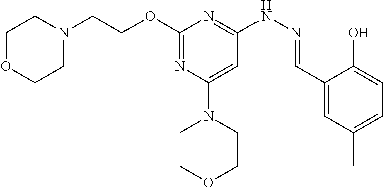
C1N(CCOC2=NC(N(C)CCOC)=CC(NN=CC3=CC(C)=CC=C3O)=N2)CCOC1
